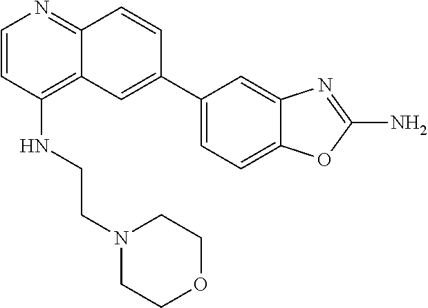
C1(C2=CC3=C(NCCN4CCOCC4)C=CN=C3C=C2)=CC=C2C(=C1)N=C(N)O2
